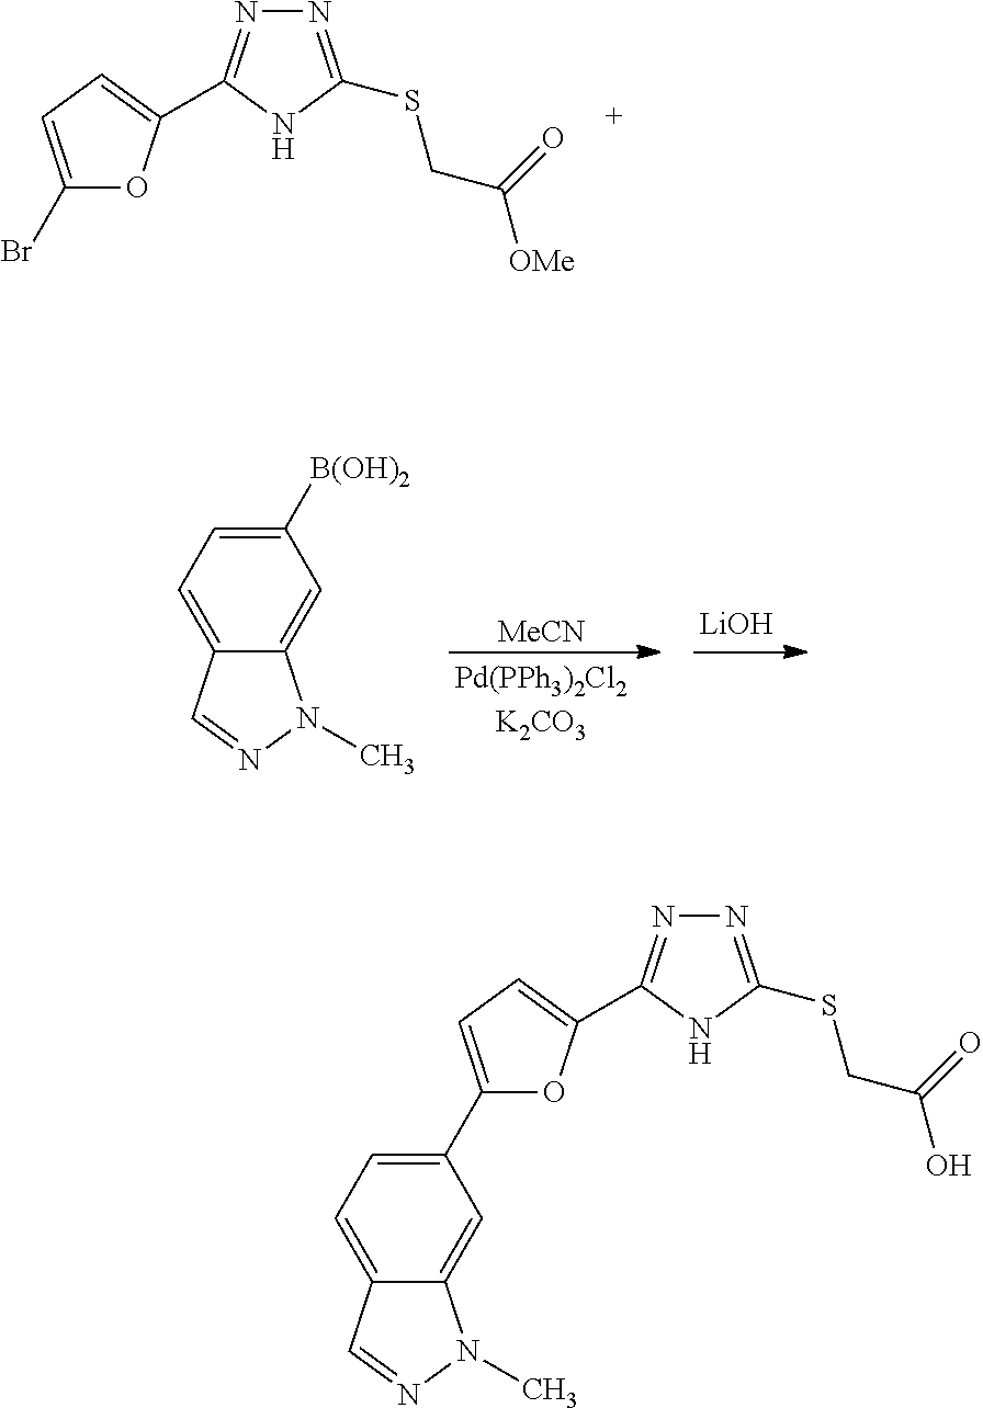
C1(Br)=CC=C(C2=NN=C(SCC(=O)[OMe])N2)O1.C12=CC([B(OH)2])=CC=C1C=NN2C.[LiOH].[MeCN].O1C(C2=NN=C(SCC(=O)O)N2)=CC=C1C1=CC=C2C(=C1)N(C)N=C2
